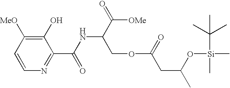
C1=CN=C(C(NC(C(=O)[OMe])COC(CC(C)O[Si](C)(C(C)(C)C)C)=O)=O)C(O)=C1[MeO]
